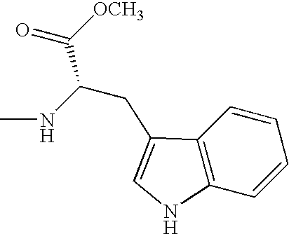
C12=C(C=CC=C1)NC=C2CC(NC)C([OCH3])=O
